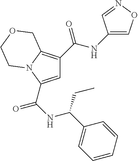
C1=C(C(=O)NC(C2=CC=CC=C2)CC)N2C(=C1C(=O)NC1=CON=C1)COCC2
